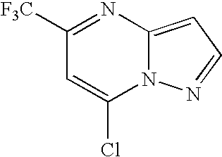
C1([F3C])=NC2=CC=NN2C(Cl)=C1
